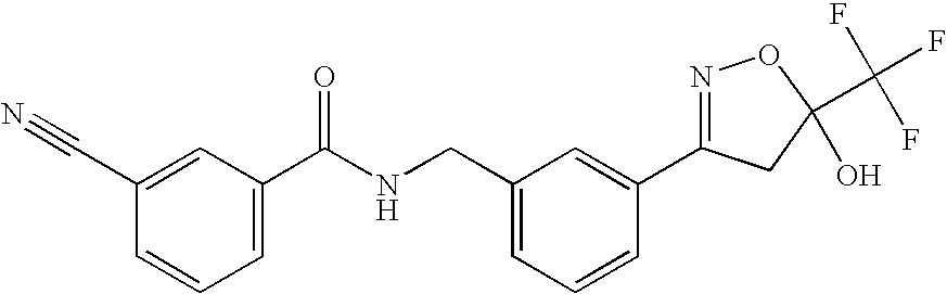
C1(C(NCC2=CC=CC(C3=NOC(C(F)(F)F)(O)C3)=C2)=O)=CC=CC(C#N)=C1
